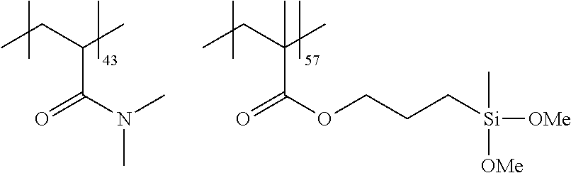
C(C(C)C(N(C)C)=O)C.C(C(C)(C(OCCC[Si](C)([OMe])[OMe])=O)C)C
